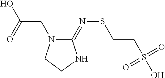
C1(=NSCCS(O)(=O)=O)N(CC(O)=O)CCN1
